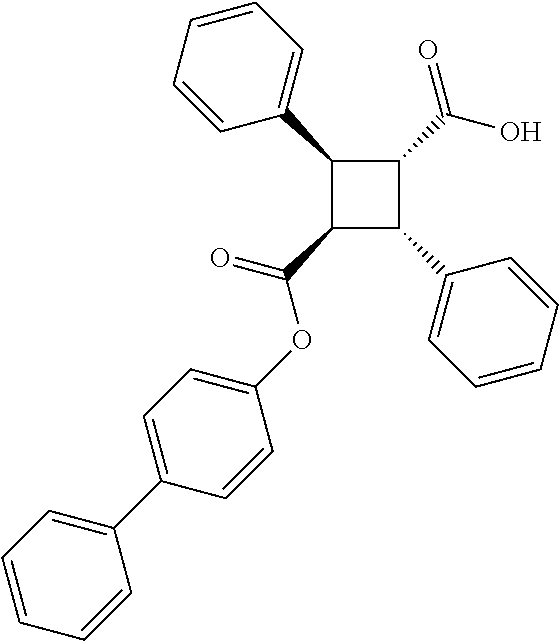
C1(C2=CC=CC=C2)C(C(=O)OC2=CC=C(C3=CC=CC=C3)C=C2)C(C2=CC=CC=C2)C1C(O)=O
